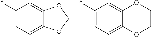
C1(*)=CC=C2C(=C1)OCO2.C1(*)=CC=C2C(=C1)OCCO2
